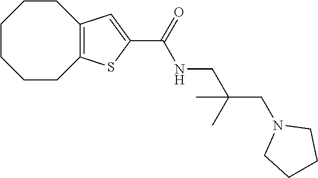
C1CCCC2=C(CC1)C=C(C(NCC(CN1CCCC1)(C)C)=O)S2
